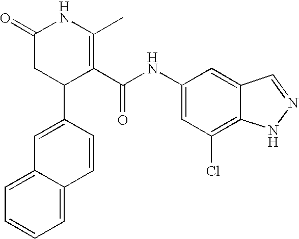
C1=C(C2C(C(NC3=CC(Cl)=C4C(=C3)C=NN4)=O)=C(C)NC(=O)C2)C=CC2=CC=CC=C12
